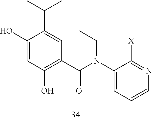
C1(O)=CC(O)=C(C(N(CC)C2=CC=CN=C2[X])=O)C=C1C(C)C
